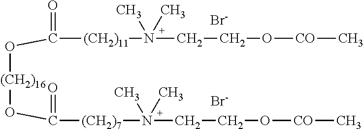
[Br-].[Br-].[(CH2)11](N(CCO[CO]C)(C)C)C(=O)O[(CH2)16]OC([(CH2)7]N(CCO[CO]C)(C)C)=O
